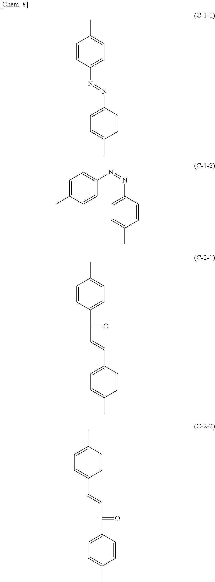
C1=CC(N=NC2=CC=C(C)C=C2)=CC=C1C.C1=C(C)C=CC(N=NC2=CC=C(C)C=C2)=C1.C1=CC(C(=O)C=CC2=CC=C(C)C=C2)=CC=C1C.C1=C(C)C=CC(C=CC(=O)C2=CC=C(C)C=C2)=C1
